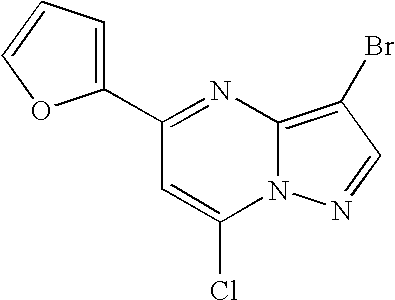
C12=C(Br)C=NN1C(Cl)=CC(C1=CC=CO1)=N2
